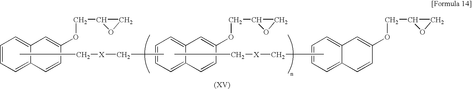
CC[X]CC.C12=CC=CC=C1C=CC(OCC1CO1)=C2.C([X]CC)C.C1=C2C(=CC=C1)C=C(OCC1CO1)C=C2.C12=CC=CC=C1C=CC(OCC1CO1)=C2
